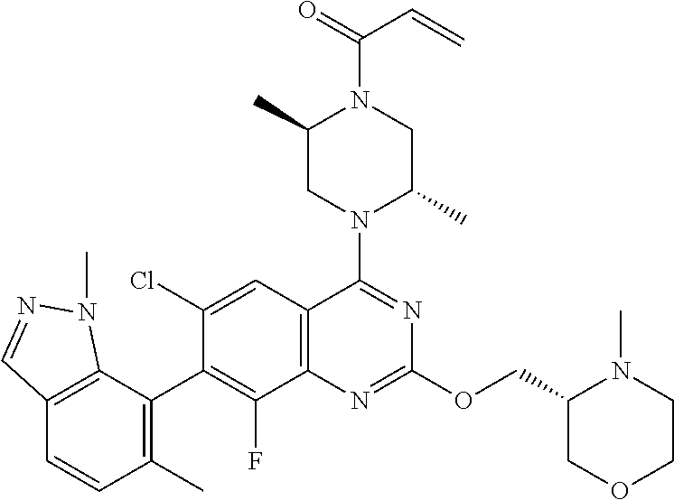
C12=C(C=C(Cl)C(C3=C(C)C=CC4=C3N(C)N=C4)=C1F)C(N1C(C)CN(C(=O)C=C)C(C)C1)=NC(OCC1COCCN1C)=N2
